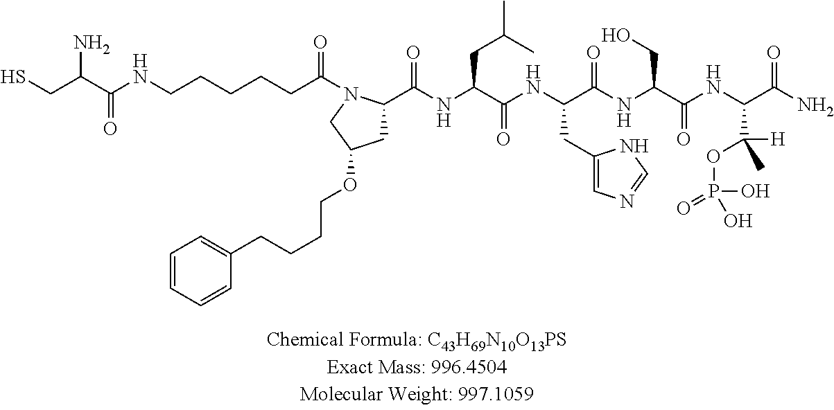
C(C(=O)N1C(C(NC(C(NC(C(NC(C(NC(C(N)=O)C([H])(C)OP(O)(=O)O)=O)CO)=O)CC2=CN=CN2)=O)CC(C)C)=O)CC(OCCCCC2=CC=CC=C2)C1)CCCCNC(C(CS)N)=O
